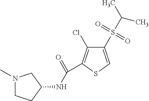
N1(C)CCC(NC(C2=C(Cl)C(S(C(C)C)(=O)=O)=CS2)=O)C1
